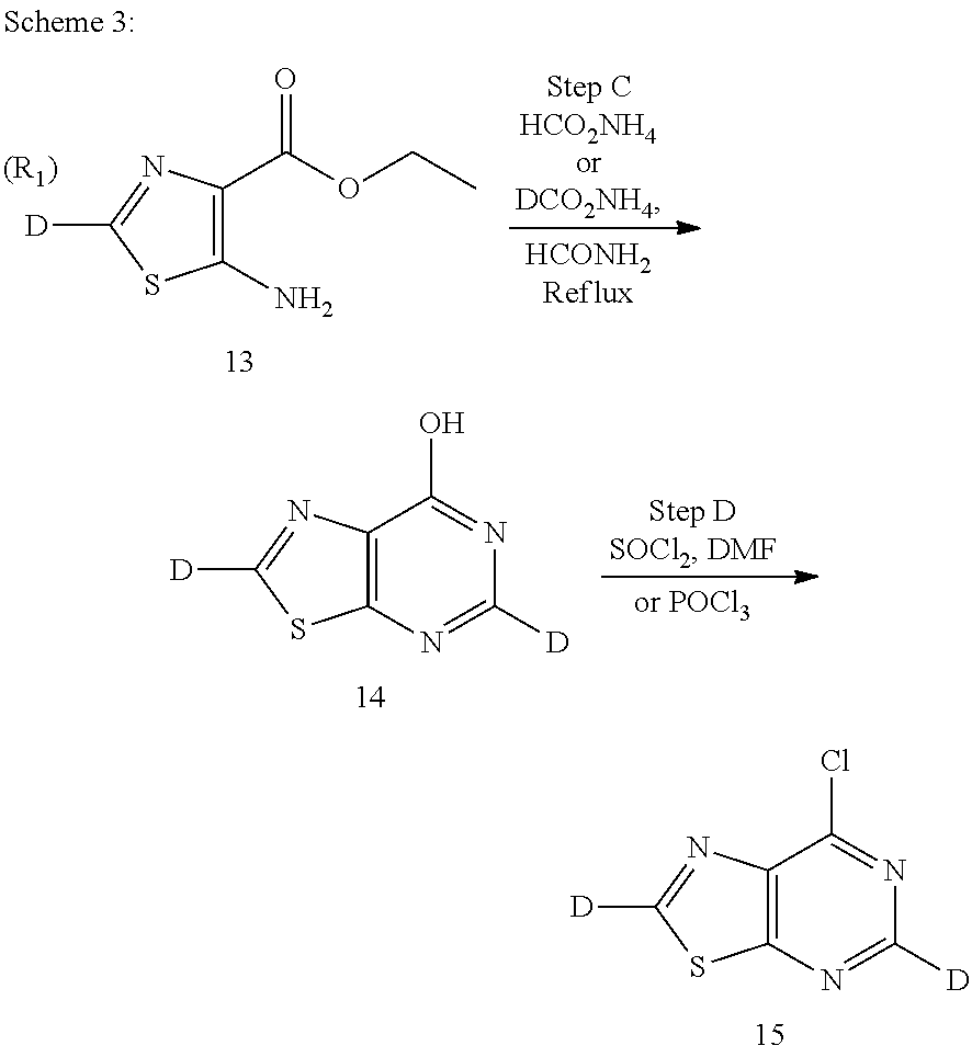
C12=C(N=C([D])S1)C(Cl)=NC([D])=N2.C1(N)=C(C(OCC)=O)N=C([D])S1.[(R1)].C12=C(N=C([D])S1)C(O)=NC([D])=N2
